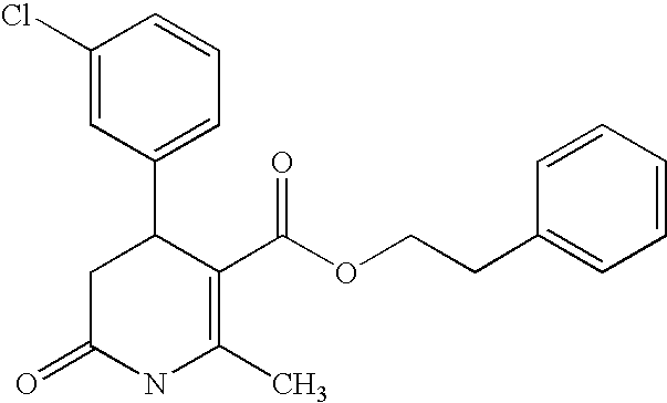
C1(Cl)=CC(C2CC(=O)NC(C)=C2C(OCCC2=CC=CC=C2)=O)=CC=C1
